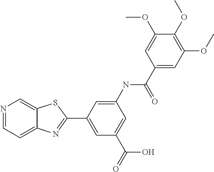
N1=CC=C2C(=C1)SC(C1=CC(C(=O)O)=CC(NC(=O)C3=CC(OC)=C(OC)C(OC)=C3)=C1)=N2
